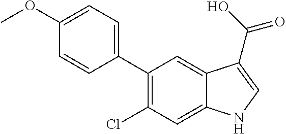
COC1=CC=C(C2=C(Cl)C=C3C(=C2)C(C(O)=O)=CN3)C=C1
